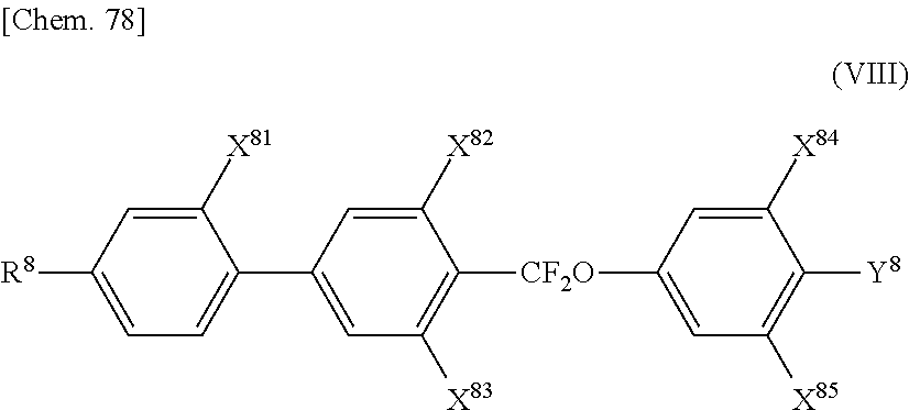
C1([X82])=CC(C2=CC=C([R8])C=C2[X81])=CC([X83])=C1[CF2O]C1=CC([X85])=C([Y8])C([X84])=C1
